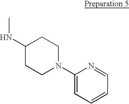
N(C1CCN(C2=CC=CC=N2)CC1)C
